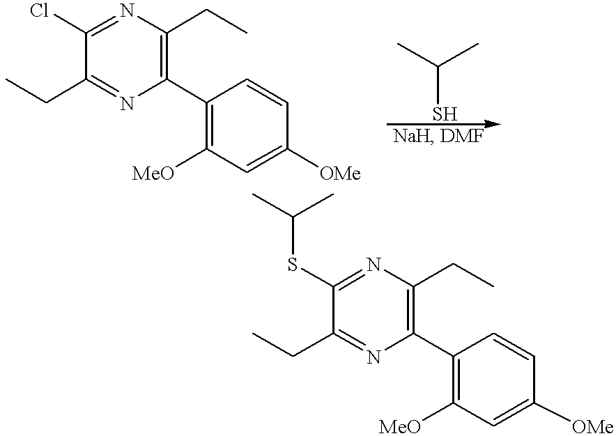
C1(Cl)=NC(CC)=C(C2=C([MeO])C=C([OMe])C=C2)N=C1CC.C(S)(C)C.C1(SC(C)C)=NC(CC)=C(C2=C([MeO])C=C([OMe])C=C2)N=C1CC
